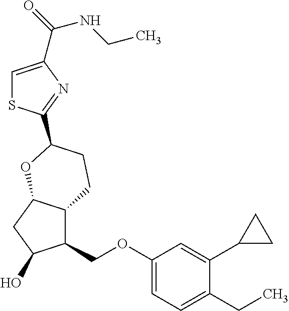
C1(COC2=CC=C(CC)C(C3CC3)=C2)C2C(CC1O)OC(C1=NC(C(NCC)=O)=CS1)CC2
